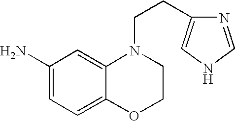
C1(N)=CC=C2C(=C1)N(CCC1=CNC=N1)CCO2
